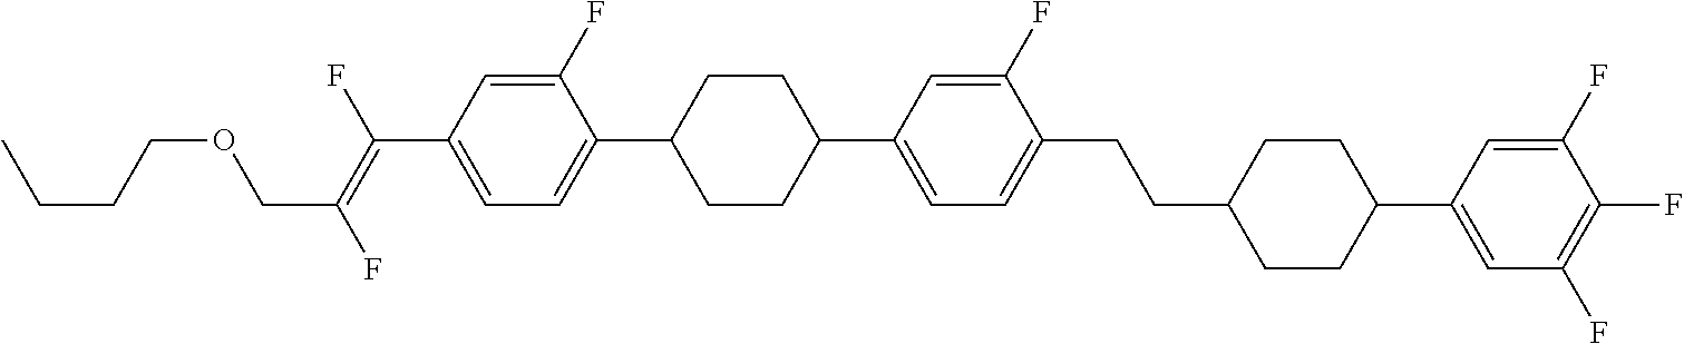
C1(F)=CC(C(=C(F)COCCCC)F)=CC=C1C1CCC(C2=CC=C(CCC3CCC(C4=CC(F)=C(F)C(F)=C4)CC3)C(F)=C2)CC1
